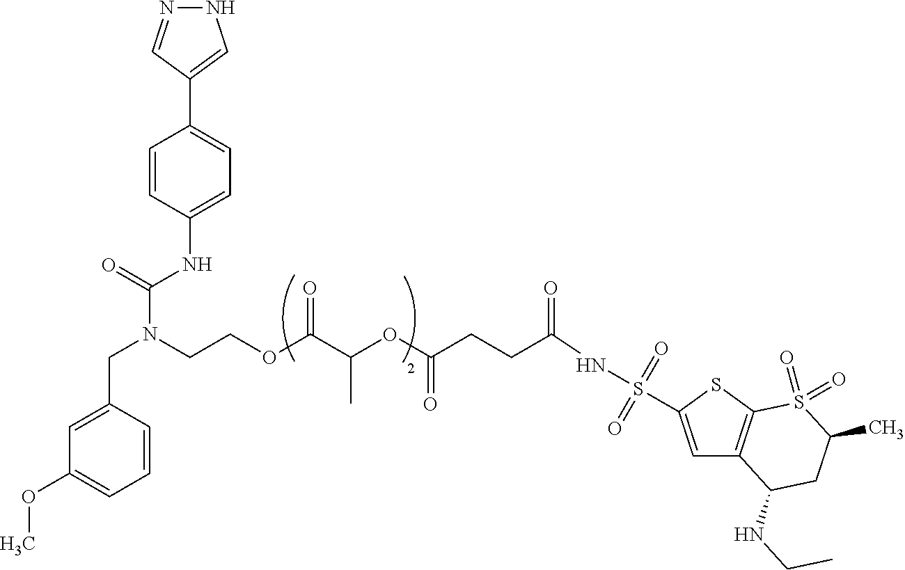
N1N=CC(C2=CC=C(NC(N(CCOC(C(OC(CCC(NS(=O)(=O)C3=CC4=C(S3)S(=O)(=O)C(C)CC4NCC)=O)=O)C)=O)CC3=CC(OC)=CC=C3)=O)C=C2)=C1
